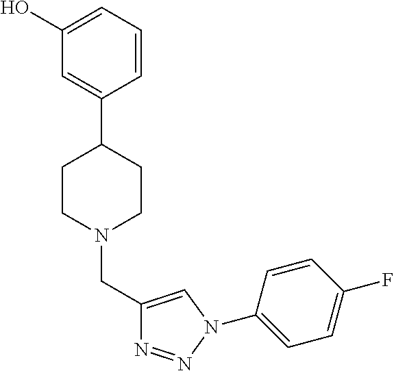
C1(O)=CC=CC(C2CCN(CC3=CN(C4=CC=C(F)C=C4)N=N3)CC2)=C1
